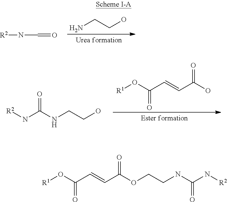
[R2]NC=O.NCCO.[R2]NC(NCCO)=O.[R1]OC(C=CC(O)=O)=O.[R1]OC(C=CC(OCCNC(N[R2])=O)=O)=O
